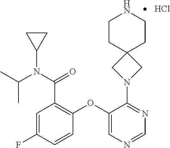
C1CC2(CCN1)CN(C1=NC=NC=C1OC1=C(C(=O)N(C(C)C)C3CC3)C=C(F)C=C1)C2.Cl
